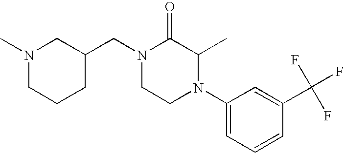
N1(C)CCCC(CN2CCN(C3=CC=CC(C(F)(F)F)=C3)C(C)C2=O)C1
